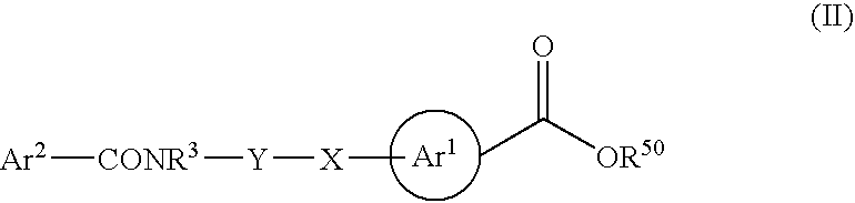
CC([OR50])=O.C[X][Y][CONR3][Ar2]
